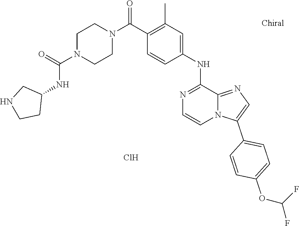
C1(C(N2CCN(C(=O)NC3CCNC3)CC2)=O)=C(C)C=C(NC2=NC=CN3C2=NC=C3C2=CC=C(OC(F)F)C=C2)C=C1.Cl
